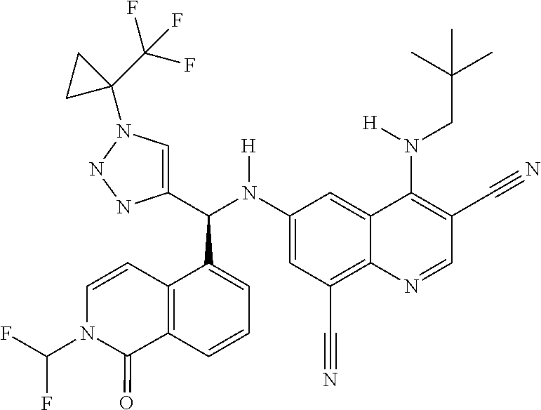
C1(N(C(C2=CN(C3(C(F)(F)F)CC3)NN2)C2=CC=CC3=C2C=CN(C(F)F)C3=O)[H])=CC(C#N)=C2C(=C1)C(N(CC(C)(C)C)[H])=C(C#N)C=N2
